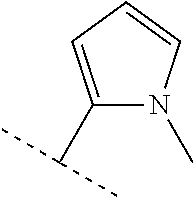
C1(C(C)C)=CC=CN1C
